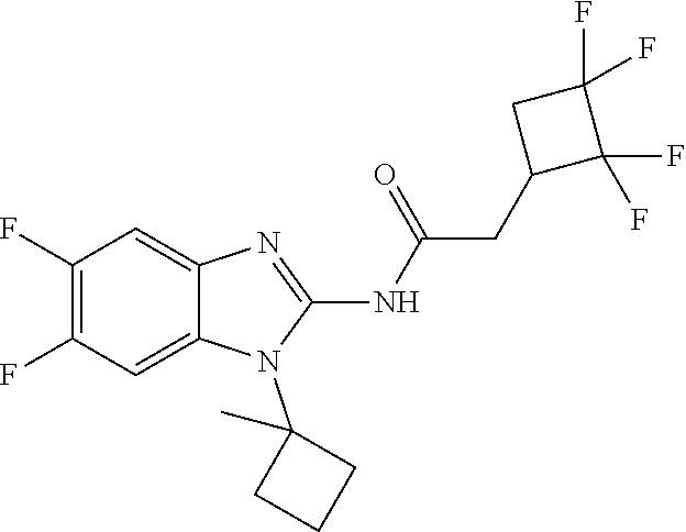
C1(F)=C(F)C=C2C(=C1)N=C(NC(=O)CC1C(F)(F)C(F)(F)C1)N2C1(C)CCC1
